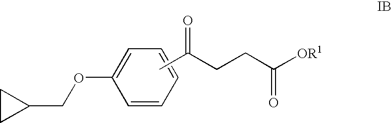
C1=CC=CC=C1OCC1CC1.CC(CCC([OR1])=O)=O
